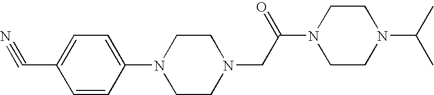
C1CN(CC(N2CCN(C(C)C)CC2)=O)CCN1C1=CC=C(C#N)C=C1
